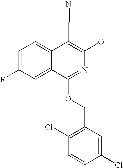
C1=C(F)C=C2C(=C1)C(C=N)=C(O)N=C2OCC1=C(Cl)C=CC(Cl)=C1
